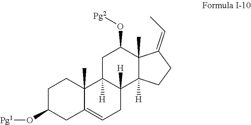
C1C(O[Pg1])CC2=CCC3([H])C([H])(C2(C)C1)CC(O[Pg2])C1(C)C3([H])CCC1=CC
